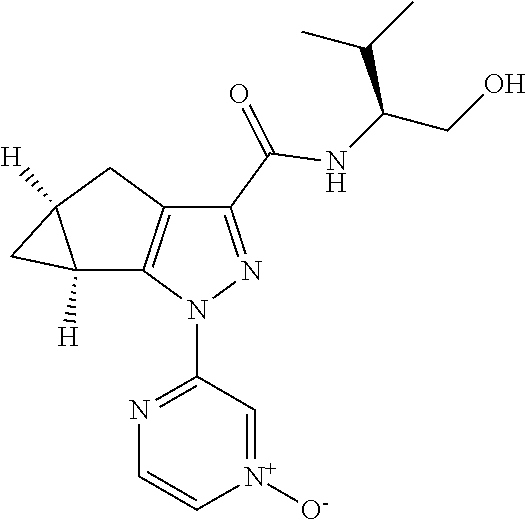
[N+]1([O-])=CC(N2C3=C(CC4([H])CC34[H])C(C(NC(CO)C(C)C)=O)=N2)=NC=C1
